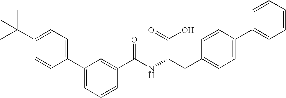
C1=C(C2=CC=C(C(C)(C)C)C=C2)C=C(C(=O)NC(CC2=CC=C(C3=CC=CC=C3)C=C2)C(O)=O)C=C1
